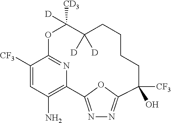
C1([CF3])=CC(N)=C2N=C1OC([D])([CD3])C([D])([D])CCCCC([CF3])(O)C1=NN=C2O1
